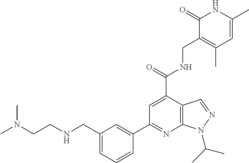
N(CCN(C)C)CC1=CC=CC(C2=NC3=C(C(C(=O)NCC4=C(C)C=C(C)NC4=O)=C2)C=NN3C(C)C)=C1
